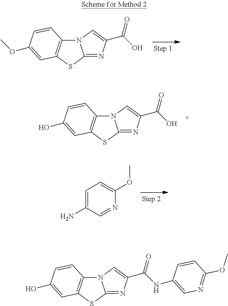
C1=C(N)C=NC(OC)=C1.S1C2=NC(C(O)=O)=CN2C2=C1C=C(OC)C=C2.S1C2=NC(C(O)=O)=CN2C2=C1C=C(O)C=C2.S1C2=NC(C(NC3=CN=C(OC)C=C3)=O)=CN2C2=C1C=C(O)C=C2
